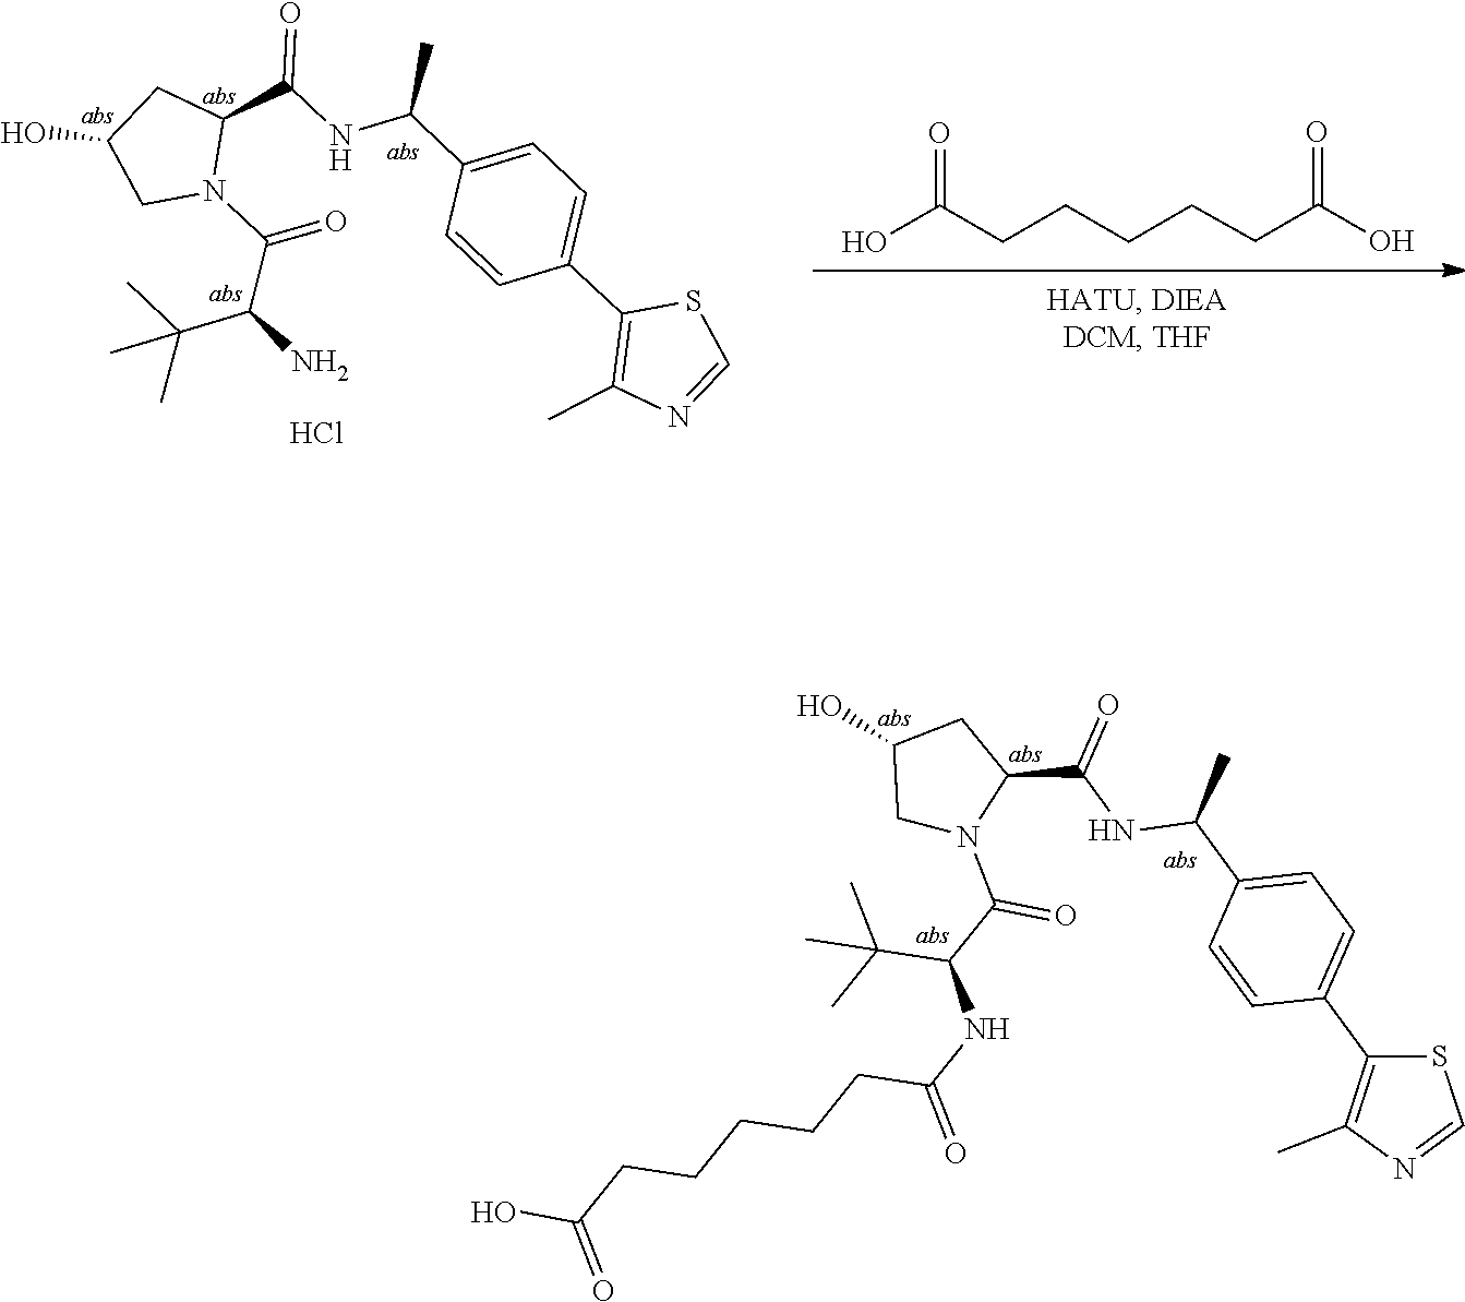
CC(C)(C(C(N1CC(O)CC1C(=O)NC(C1=CC=C(C2=C(C)N=CS2)C=C1)C)=O)N)C.Cl.O=C(O)CCCCCC(=O)O.S1C=NC(C)=C1C1=CC=C(C(NC(C2CC(O)CN2C(C(NC(CCCCCC(O)=O)=O)C(C)(C)C)=O)=O)C)C=C1
